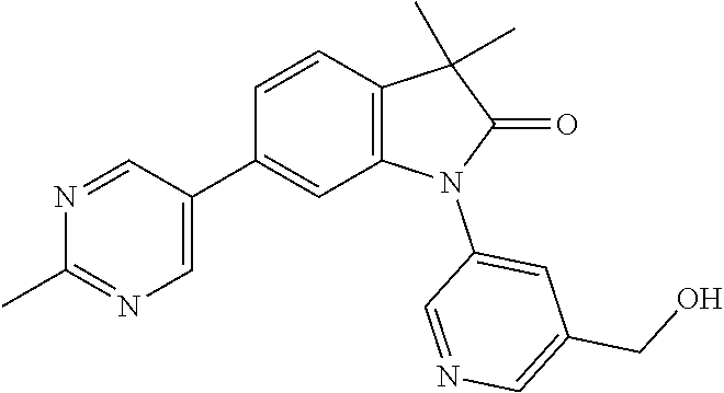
C1=NC(C)=NC=C1C1=CC2=C(C=C1)C(C)(C)C(=O)N2C1=CC(CO)=CN=C1
